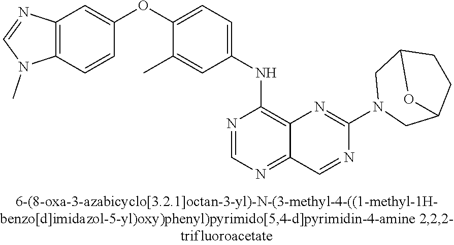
C12=C(C=CC(OC3=CC=C(NC4=C5C(=NC=N4)C=NC(N4CC6CCC(C4)O6)=N5)C=C3C)=C1)N(C)C=N2
